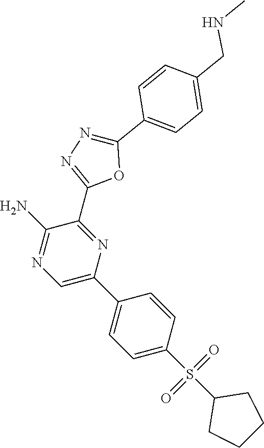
C1(C2=NN=C(C3=CC=C(CNC)C=C3)O2)=NC(C2=CC=C(S(C3CCCC3)(=O)=O)C=C2)=CN=C1N
